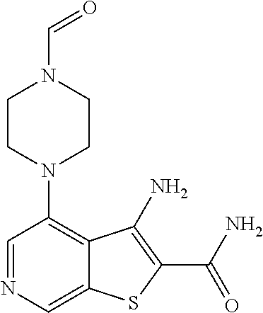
C1=NC=C2C(=C1N1CCN(C=O)CC1)C(N)=C(C(N)=O)S2
